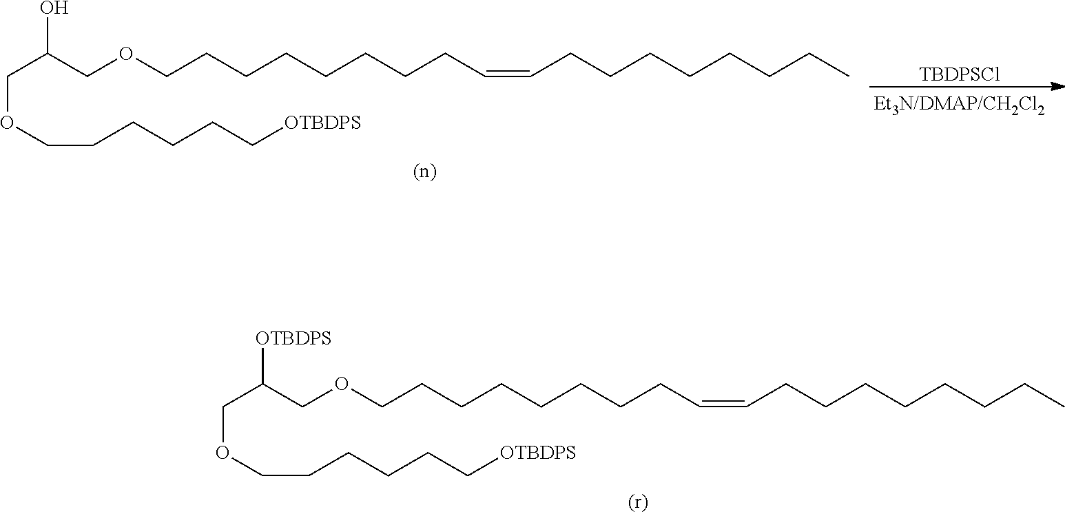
C(C(COCCCCCCCCC=CCCCCCCCC)O)OCCCCCC[OTBDPS].[TBDPSCl].C(C(COCCCCCCCCC=CCCCCCCCC)[OTBDPS])OCCCCCC[OTBDPS]
